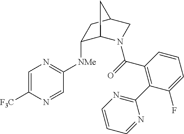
C1([NMe]C2=NC=C([F3C])N=C2)C2N(C(=O)C3=C(C4=NC=CC=N4)C(F)=CC=C3)CC(C1)C2
